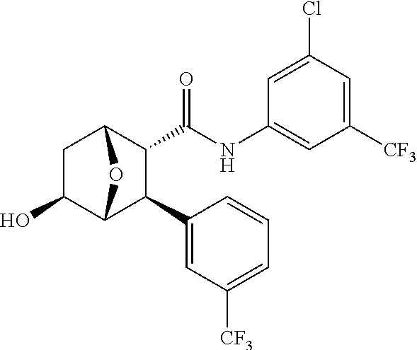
C1C(O)C2C(C3=CC([CF3])=CC=C3)C(C(=O)NC3=CC([CF3])=CC(Cl)=C3)C1O2
